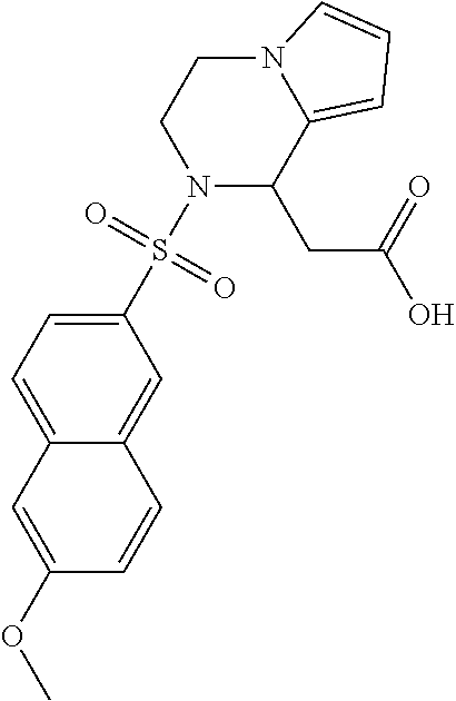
N1(S(C2=CC=C3C(=C2)C=CC(OC)=C3)(=O)=O)C(CC(O)=O)C2=CC=CN2CC1
